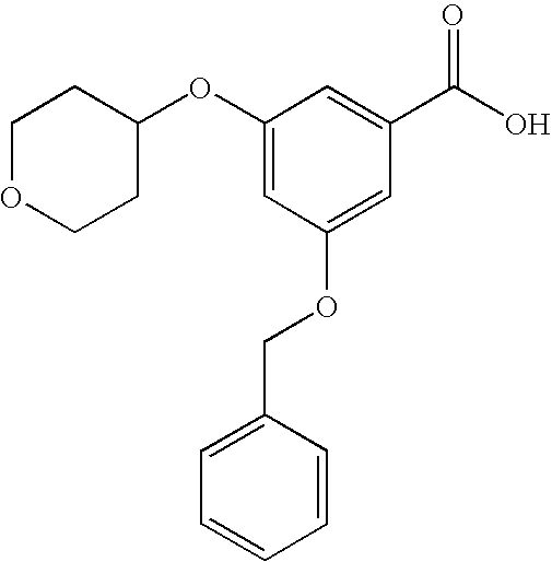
C1(OC2CCOCC2)=CC(OCC2=CC=CC=C2)=CC(C(O)=O)=C1
